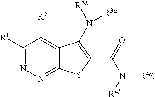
C1([R1])=NN=C2C(=C1[R2])C(N([R3b])[R3a])=C(C(=O)N([R4b])[R4a])S2
